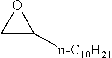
[n-C10H21]C1OC1
